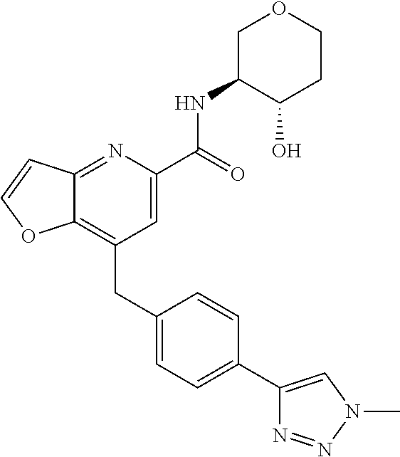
C12=C(CC3=CC=C(C4=CN(C)N=N4)C=C3)C=C(C(NC3C(O)CCOC3)=O)N=C1C=CO2
